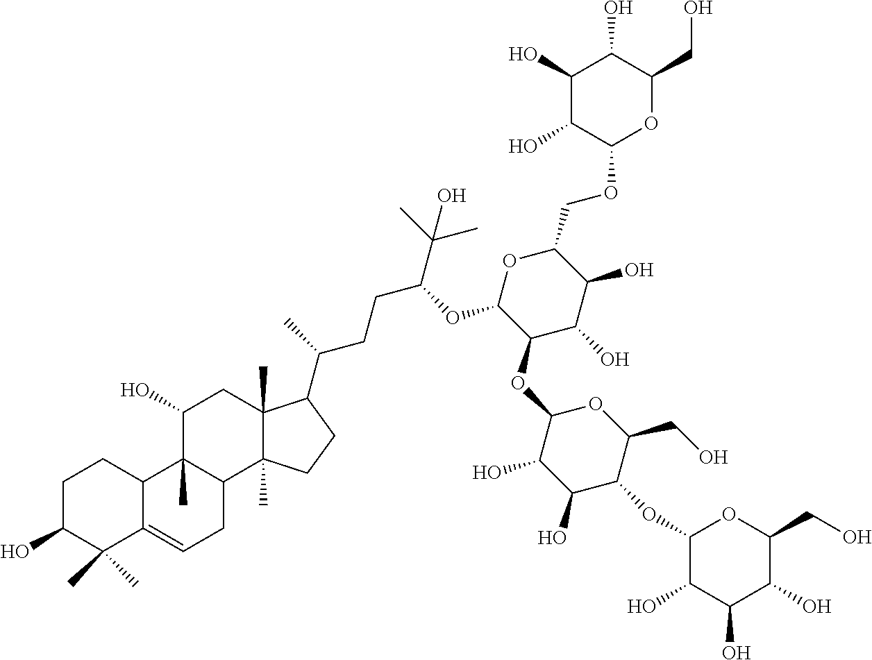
C1C(O)C(C)(C)C2=CCC3C(C)(C2C1)C(O)CC1(C)C3(C)CCC1C(CCC(C(C)(C)O)OC1C(OC2C(O)C(O)C(OC3C(O)C(O)C(O)C(CO)O3)C(CO)O2)C(O)C(O)C(COC2OC(CO)C(O)C(O)C2O)O1)C
